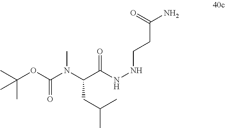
C(C(NNCCC(N)=O)=O)(N(C(OC(C)(C)C)=O)C)CC(C)C
